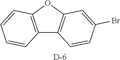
C12=C(OC3=C1C=CC(Br)=C3)C=CC=C2.[D]
